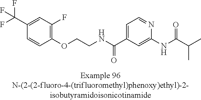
C1(C(F)(F)F)=CC(F)=C(OCCNC(C2=CC=NC(NC(=O)C(C)C)=C2)=O)C=C1
